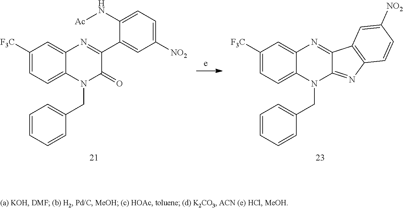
C1(C2=CC([NO2])=CC=C2N[Ac])=NC2=CC([F3C])=CC=C2N(CC2=CC=CC=C2)C1=O.C12=NC3=CC([F3C])=CC=C3N(CC3=CC=CC=C3)C1=NC1=C2C=C([NO2])C=C1
